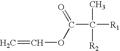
C(C([R1])(C)[R2])(OC=C)=O
